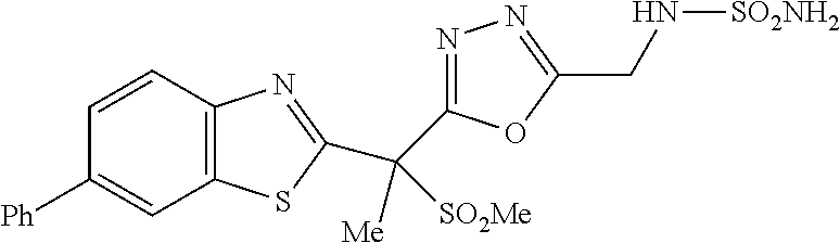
C12=C(C=CC([Ph])=C1)N=C(C([Me])([SO2Me])C1=NN=C(CN[SO2NH2])O1)S2
